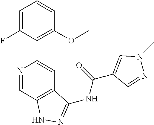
N1=CC2=C(C=C1C1=C(OC)C=CC=C1F)C(NC(C1=CN(C)N=C1)=O)=NN2
